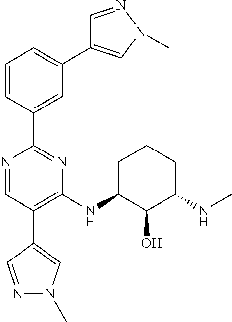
N1=CC(C2=CN(C)N=C2)=C(NC2C(O)C(NC)CCC2)N=C1C1=CC(C2=CN(C)N=C2)=CC=C1
